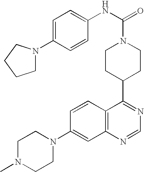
C1CC(C2=NC=NC3=C2C=CC(N2CCN(C)CC2)=C3)CCN1C(=O)NC1=CC=C(N2CCCC2)C=C1
